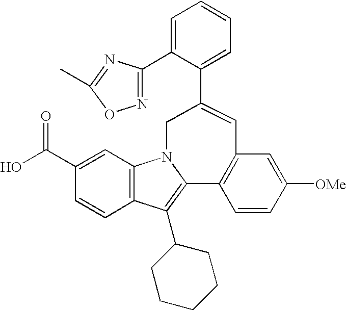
C12=C(C=C(C(O)=O)C=C1)N1C(=C2C2CCCCC2)C2=C(C=C([OMe])C=C2)C=C(C2=CC=CC=C2C2=NOC(C)=N2)C1
